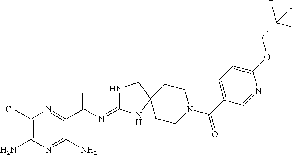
C1(Cl)=C(N)N=C(N)C(C(N=C2NCC3(N2)CCN(C(C2=CC=C(OCC(F)(F)F)N=C2)=O)CC3)=O)=N1
